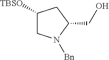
C1([TBSO])CN([Bn])C(CO)C1
